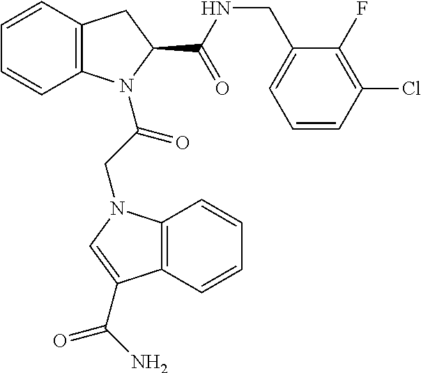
C1=CC2=C(C=C1)N(C(CN1C3=C(C(C(N)=O)=C1)C=CC=C3)=O)C(C(NCC1=CC=CC(Cl)=C1F)=O)C2
